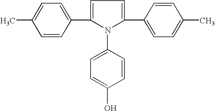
C1=CC(C2=CC=C(C3=CC=C(C)C=C3)N2C2=CC=C(O)C=C2)=CC=C1C
